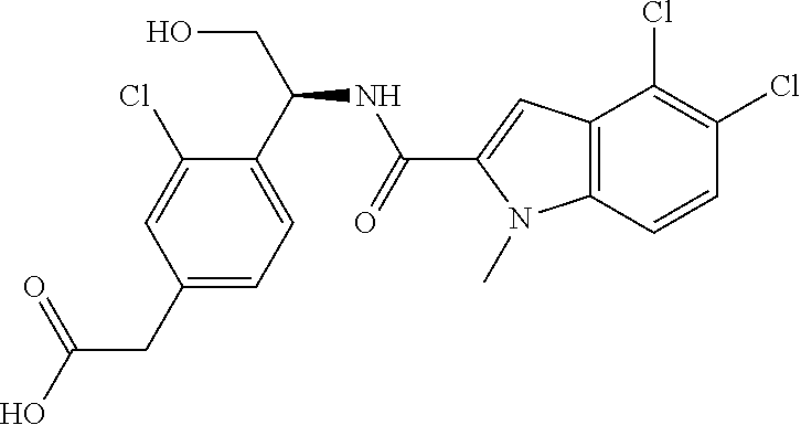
C1(C(CO)NC(=O)C2=CC3=C(N2C)C=CC(Cl)=C3Cl)=CC=C(CC(O)=O)C=C1Cl
